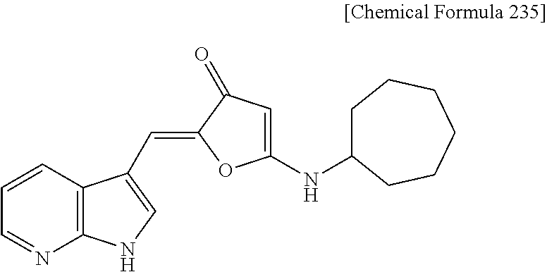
C12=C(C=CC=N1)C(C=C1OC(NC3CCCCCC3)=CC1=O)=CN2
